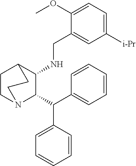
C1(OC)=CC=C([i-Pr])C=C1CNC1C2CCN(C1C(C1=CC=CC=C1)C1=CC=CC=C1)CC2
